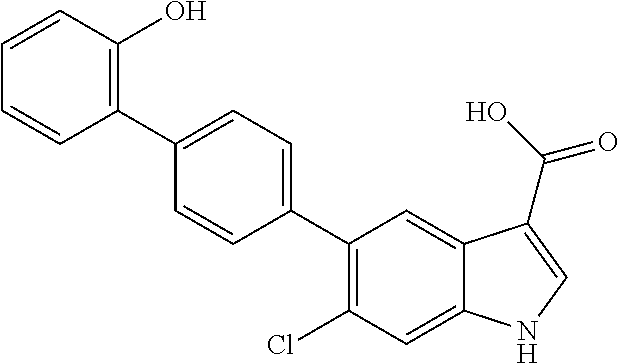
C1(C2=CC=C(C3=C(Cl)C=C4C(=C3)C(C(O)=O)=CN4)C=C2)=C(O)C=CC=C1
